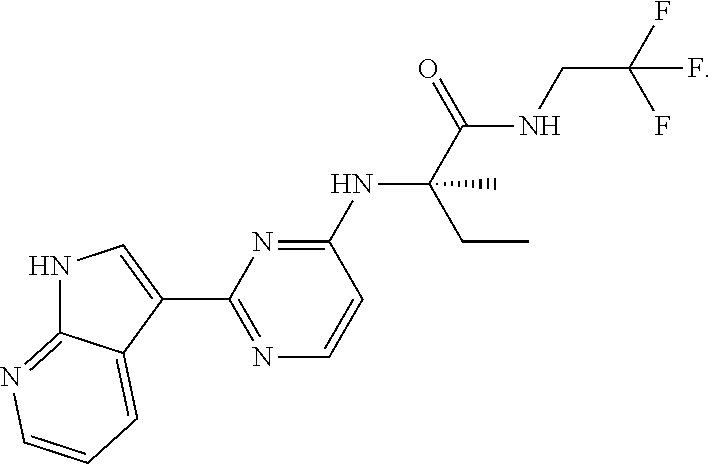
C1(NC(C(=O)NCC(F)(F)F)(CC)C)=NC(C2=CNC3=NC=CC=C23)=NC=C1
